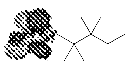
CC(C(CC)(C)C)(C)C
